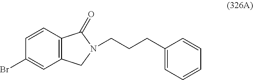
C1=CC2=C(C=C1Br)CN(CCCC1=CC=CC=C1)C2=O
